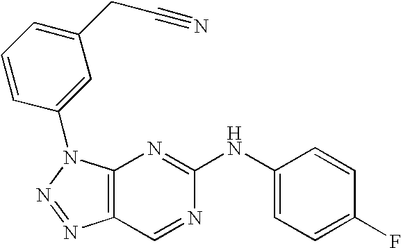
C12=C(N(C3=CC(CC#N)=CC=C3)N=N1)N=C(NC1=CC=C(F)C=C1)N=C2
